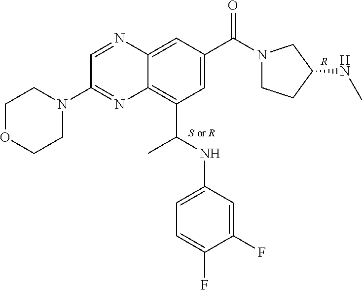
C1=NC2=CC(C(N3CCC(NC)C3)=O)=CC(C(NC3=CC=C(F)C(F)=C3)C)=C2N=C1N1CCOCC1.[R]
